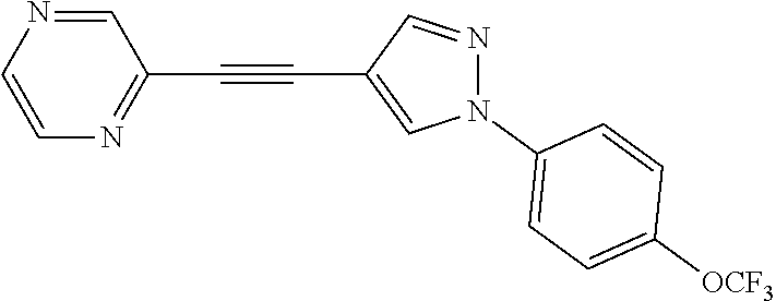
C1=CN=CC(C#CC2=CN(C3=CC=C([OCF3])C=C3)N=C2)=N1
